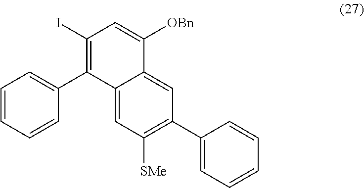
C1=CC=CC(C2=C(I)C=C([OBn])C3=CC(C4=CC=CC=C4)=C([SMe])C=C23)=C1
